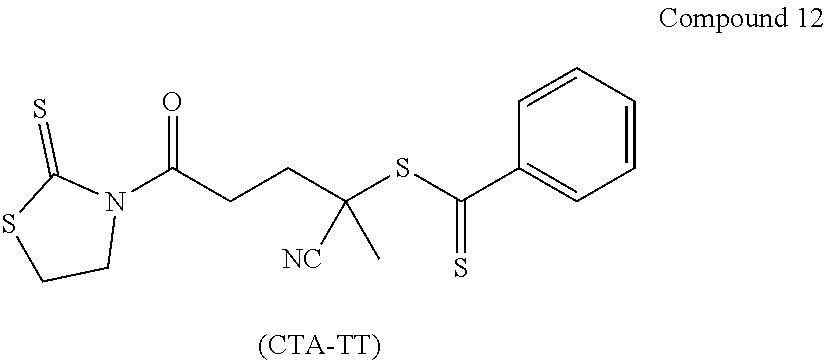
N1(C(CCC(SC(C2=CC=CC=C2)=S)([NC])C)=O)C(=S)SCC1.[(CTA-TT)]
